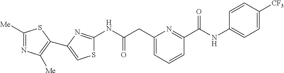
C1([Me])=NC([Me])=C(C2=CSC(NC(CC3=CC=CC(C(NC4=CC=C([CF3])C=C4)=O)=N3)=O)=N2)S1
